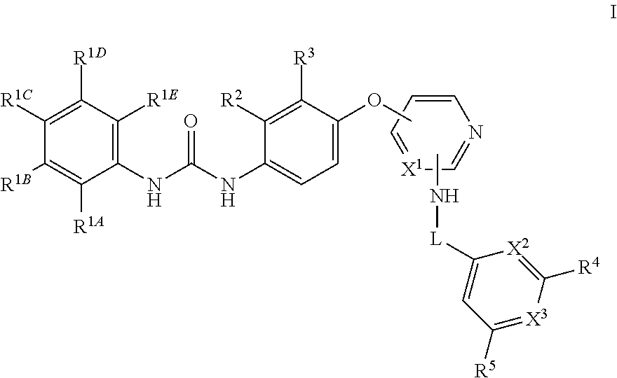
C1([R1D])=C([R1C])C([R1B])=C([R1A])C(NC(NC2=CC=C(OC)C([R3])=C2[R2])=O)=C1[R1E].C1=CC=[X1]C=N1.CN[L]C1=CC([R5])=[X3]C([R4])=[X2]1
